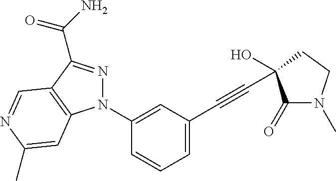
N1(C2=CC(C#CC3(O)C(=O)N(C)CC3)=CC=C2)N=C(C(N)=O)C2=C1C=C(C)N=C2
